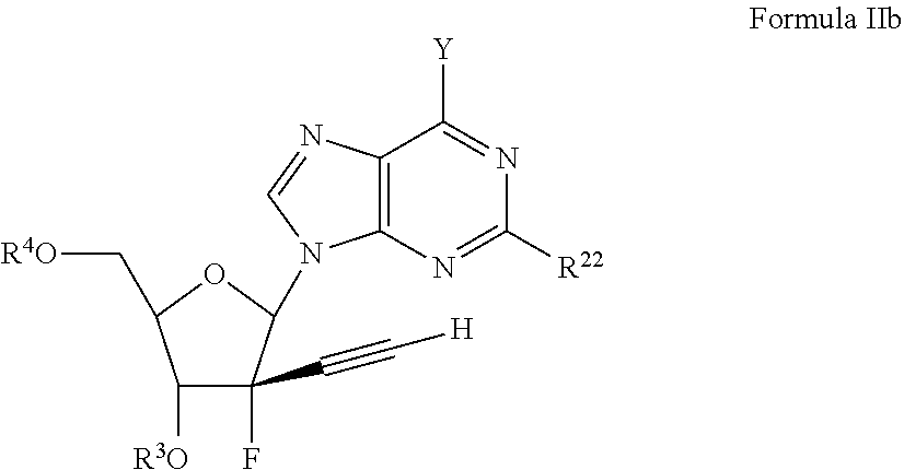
C1([R3O])C(F)(C#C[H])C(N2C3=C(C([Y])=NC([R22])=N3)N=C2)OC1C[R4O]
